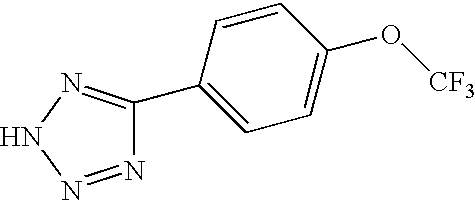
N1=NNN=C1C1=CC=C(O[CF3])C=C1
